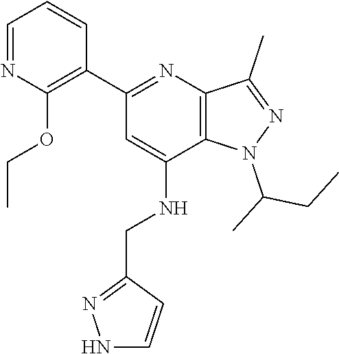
C1=C(NCC2=NNC=C2)C2=C(N=C1C1=C(OCC)N=CC=C1)C(C)=NN2C(CC)C
